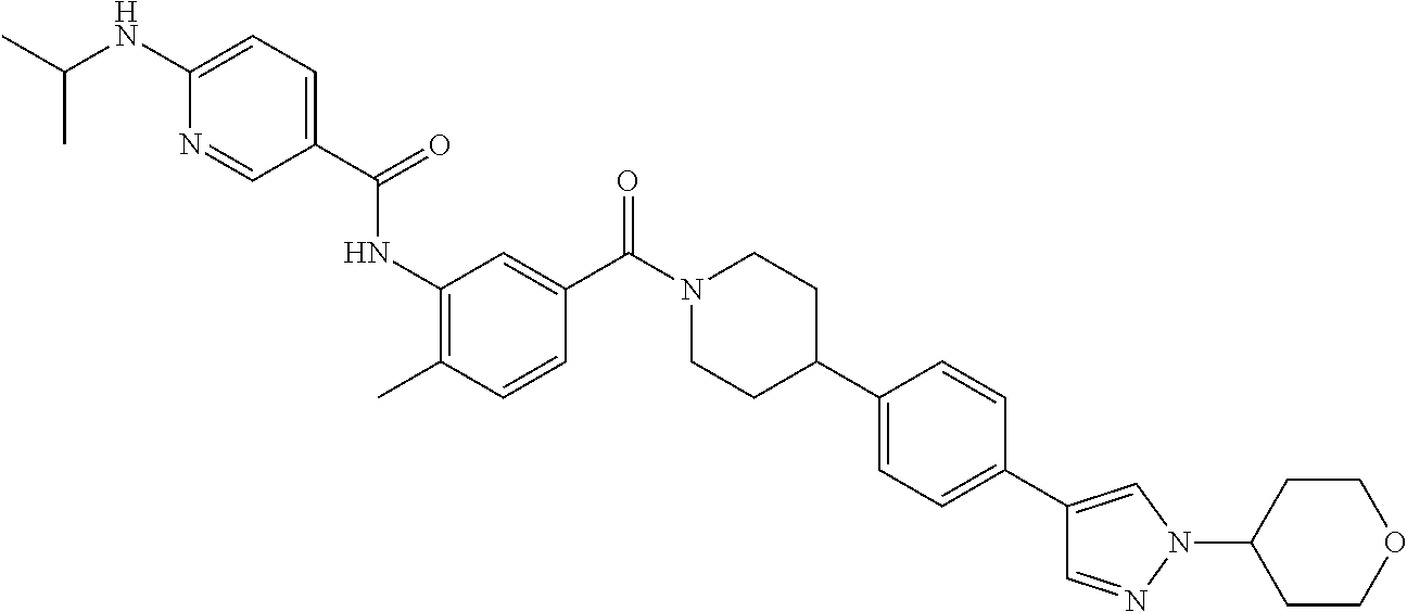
CC(NC1=CC=C(C(=O)NC2=C(C)C=CC(C(N3CCC(C4=CC=C(C5=CN(C6CCOCC6)N=C5)C=C4)CC3)=O)=C2)C=N1)C
